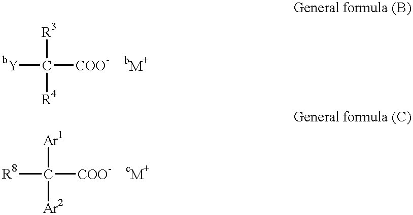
[bY]C([R4])([R3])[COO-].[R8]C([Ar2])([Ar1])[COO-]
